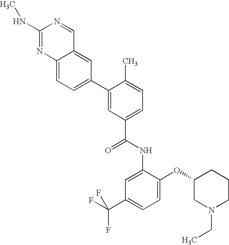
C1(NC)=NC2=CC=C(C3=CC(C(=O)NC4=CC(C(F)(F)F)=CC=C4OC4CN(CC)CCC4)=CC=C3C)C=C2C=N1
